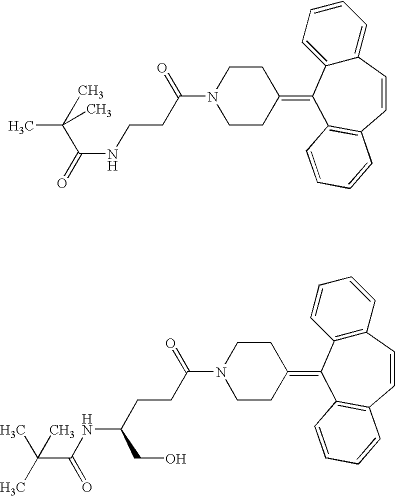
C12=CC=CC=C1C(=C1CCN(C(CCNC(=O)C(C)(C)C)=O)CC1)C1=C(C=C2)C=CC=C1.C12=C(C=CC=C1)C(=C1CCN(C(=O)CCC(CO)NC(=O)C(C)(C)C)CC1)C1=C(C=C2)C=CC=C1
